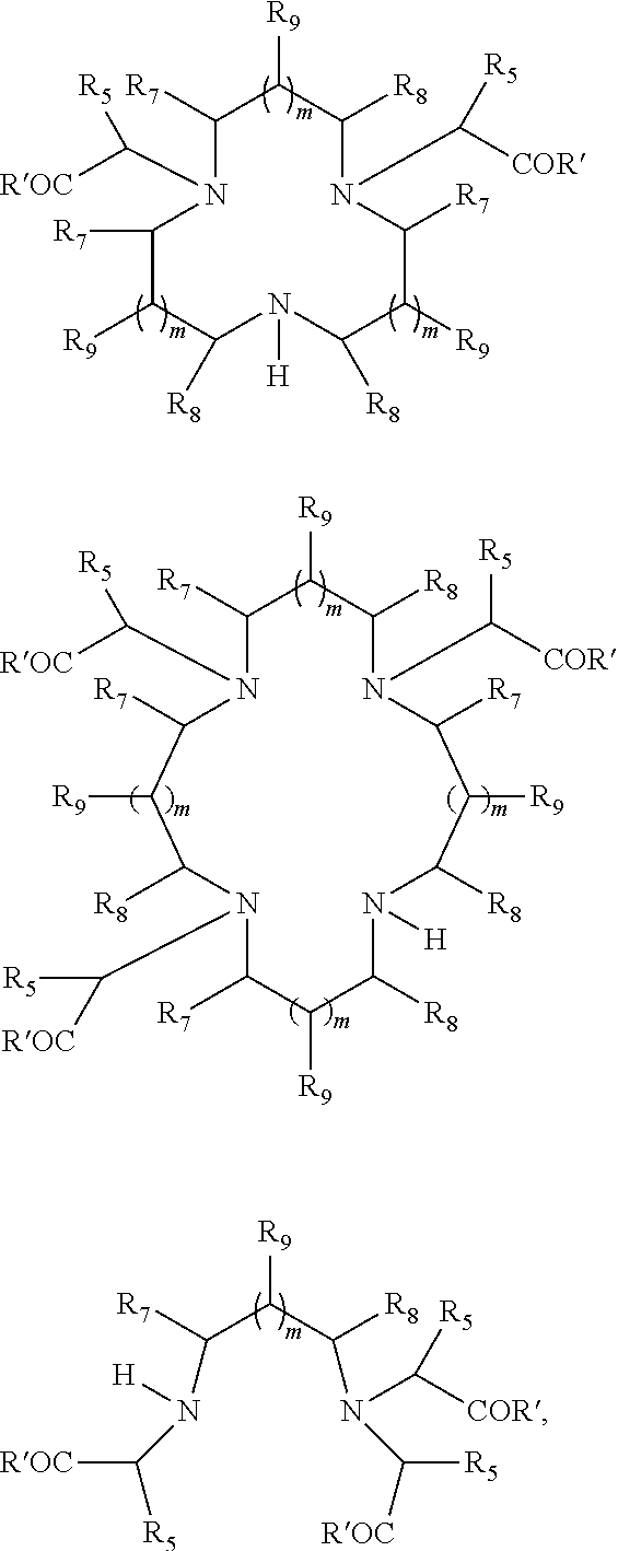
N1(C([ROC])[R5])C([R7])C([R9])C([R8])N(C([R5])[COR])C([R7])C([R9])C([R8])N([H])C([R8])C([R9])C1[R7].C1([R7])C([R9])C([R8])N(C([R5])[COR])C([R7])C([R9])C([R8])N([H])C([R8])C([R9])C([R7])N(C([R5])[ROC])C([R8])C([R9])C([R7])N1C([ROC])[R5].[ROC]C(N(C(C(C(N(C([R5])[ROC])C([R5])[COR])[R8])[R9])[R7])[H])[R5]
